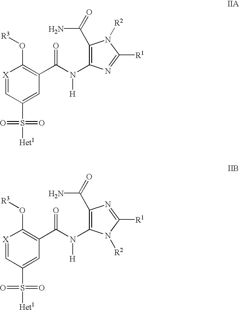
[X]1=CC(S(=O)(=O)[Het1])=CC(C(N(C2=C(C(=O)N)N([R2])C([R1])=N2)[H])=O)=C1O[R3].[X]1=CC(S(=O)(=O)[Het1])=CC(C(N(C2=C(C(N)=O)N=C([R1])N2[R2])[H])=O)=C1O[R3]
